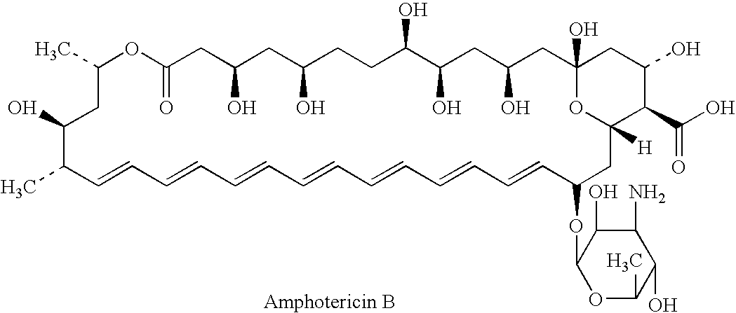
C1(C)OC(=O)CC(O)CC(O)CCC(O)C(O)CC(O)CC2(O)CC(O)C(C(O)=O)C([H])(CC(OC3OC(C)C(O)C(N)C3O)C=CC=CC=CC=CC=CC=CC=CC(C)C(O)C1)O2
